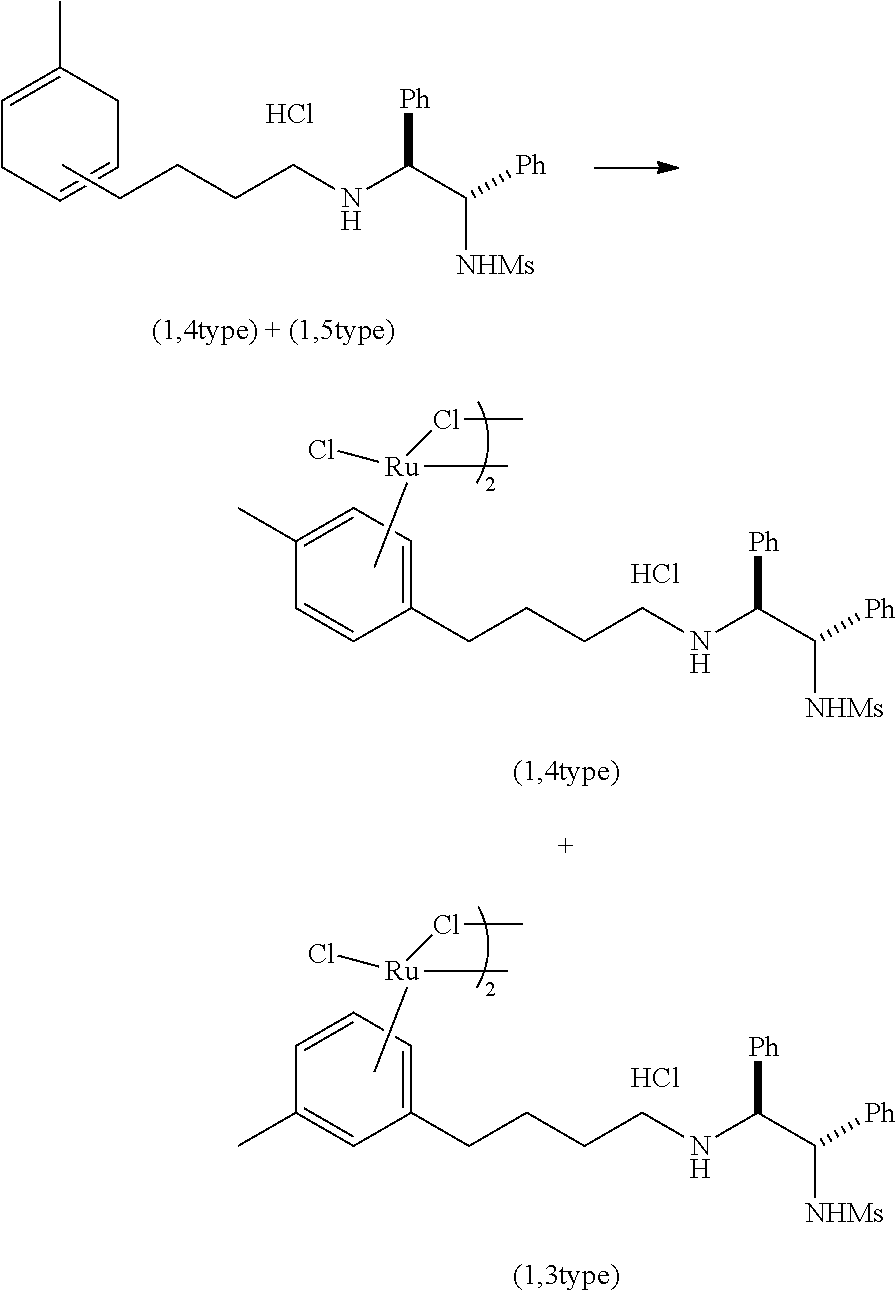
C1=C(C)CC=CC1.CCCCCNC(C([Ph])[NHMs])[Ph].Cl.C1(C)=CC=C(CCCCNC(C([Ph])[NHMs])[Ph])C=C1.Cl.C[Ru](C)(ClC)Cl.C1=CC=C(CCCCNC(C([Ph])[NHMs])[Ph])C=C1C.Cl.C[Ru](C)(ClC)Cl
